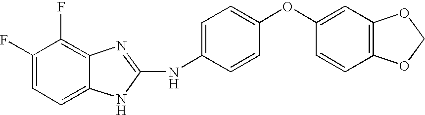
C1(F)=CC=C2C(=C1F)N=C(NC1=CC=C(OC3=CC4=C(C=C3)OCO4)C=C1)N2
